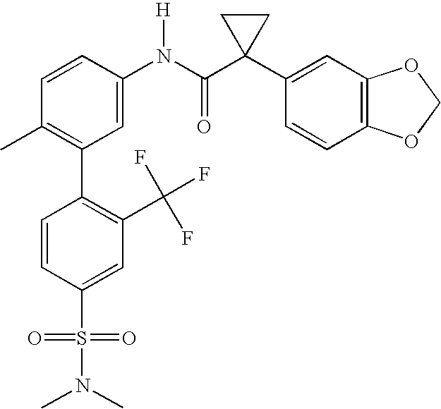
C1(N(C(C2(C3=CC4=C(C=C3)OCO4)CC2)=O)[H])=CC(C2=C(C(F)(F)F)C=C(S(N(C)C)(=O)=O)C=C2)=C(C)C=C1
